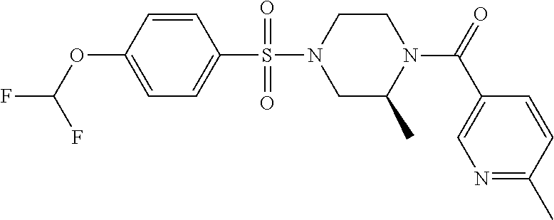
C1=CC(OC(F)F)=CC=C1S(N1CC(C)N(C(=O)C2=CN=C(C)C=C2)CC1)(=O)=O
